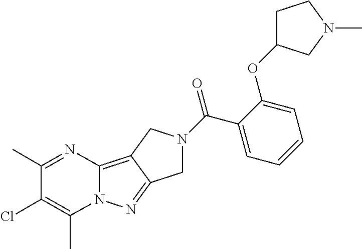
C12=C3C(=NN1C(C)=C(Cl)C(C)=N2)CN(C(C1=CC=CC=C1OC1CCN(C)C1)=O)C3
